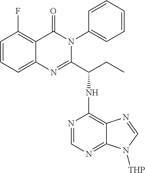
C1=CC=C2C(=C1F)C(=O)N(C1=CC=CC=C1)C(C(CC)NC1=C3C(=NC=N1)N([THP])C=N3)=N2
